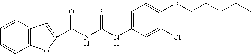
C(NC(NC1=CC=C(OCCCCC)C(Cl)=C1)=S)(=O)C1=CC2=C(C=CC=C2)O1
